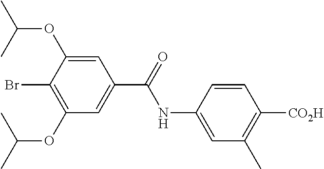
C1=C(NC(=O)C2=CC(OC(C)C)=C(Br)C(OC(C)C)=C2)C=CC([CO2H])=C1C
